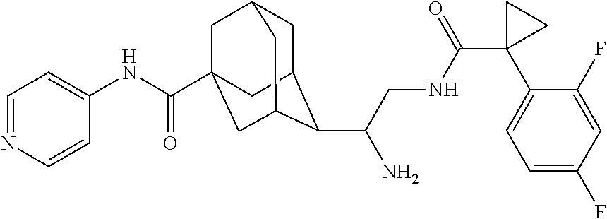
C1C2C(C(CNC(C3(C4=CC=C(F)C=C4F)CC3)=O)N)C3CC(C(NC4=CC=NC=C4)=O)(CC1C3)C2
